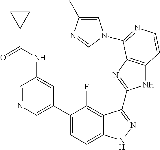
C1=C(C2=CC=C3C(=C2F)C(C2=NC4=C(N2)C=CN=C4N2C=C(C)N=C2)=NN3)C=C(NC(C2CC2)=O)C=N1
